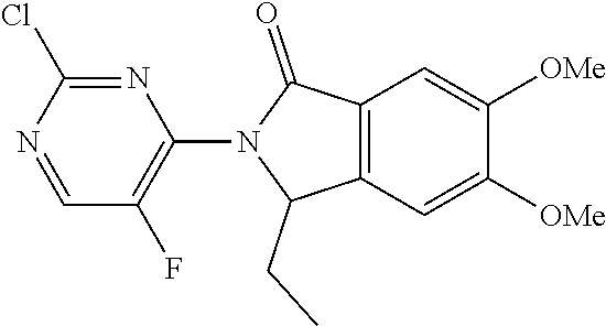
N1=C(Cl)N=CC(F)=C1N1C(CC)C2=C(C1=O)C=C([OMe])C([OMe])=C2
